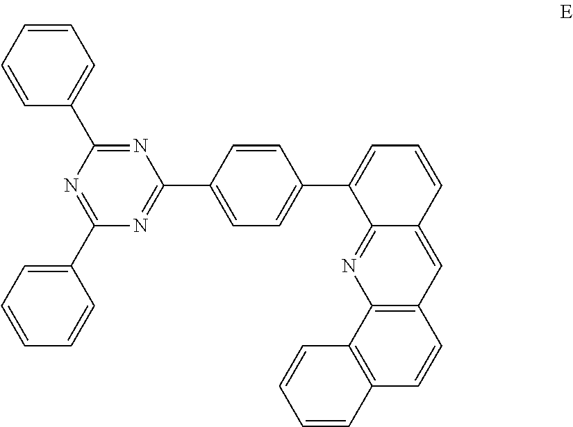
C1=CC=CC=C1C1=NC(C2=CC=C(C3=CC=CC4=CC5=C(N=C34)C3=C(C=C5)C=CC=C3)C=C2)=NC(C2=CC=CC=C2)=N1
